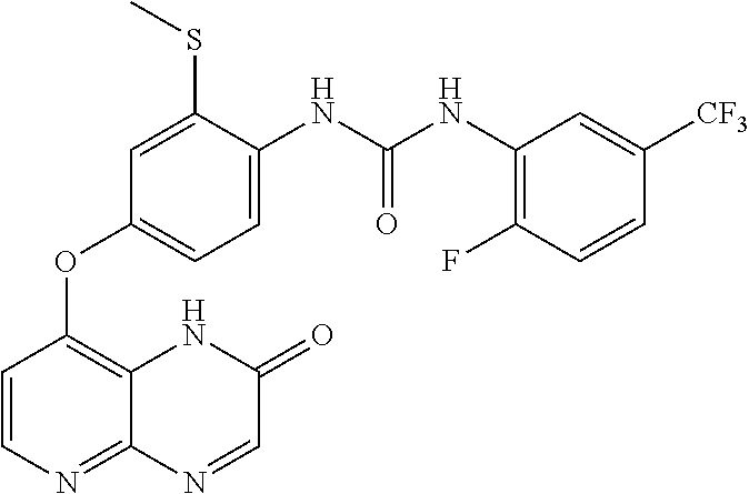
C1(SC)=CC(OC2=C3C(=NC=C2)N=CC(=O)N3)=CC=C1NC(NC1=C(F)C=CC([CF3])=C1)=O
